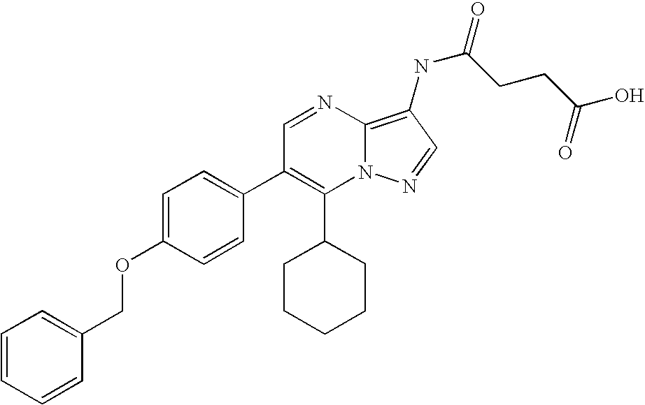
C1(C2CCCCC2)=C(C2=CC=C(OCC3=CC=CC=C3)C=C2)C=NC2=C(NC(CCC(O)=O)=O)C=NN12
